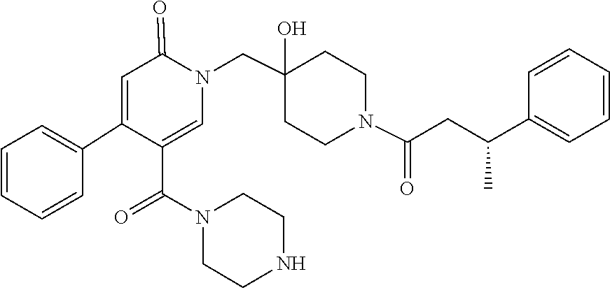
C1(C(=O)N2CCNCC2)=CN(CC2(O)CCN(C(=O)CC(C3=CC=CC=C3)C)CC2)C(=O)C=C1C1=CC=CC=C1
